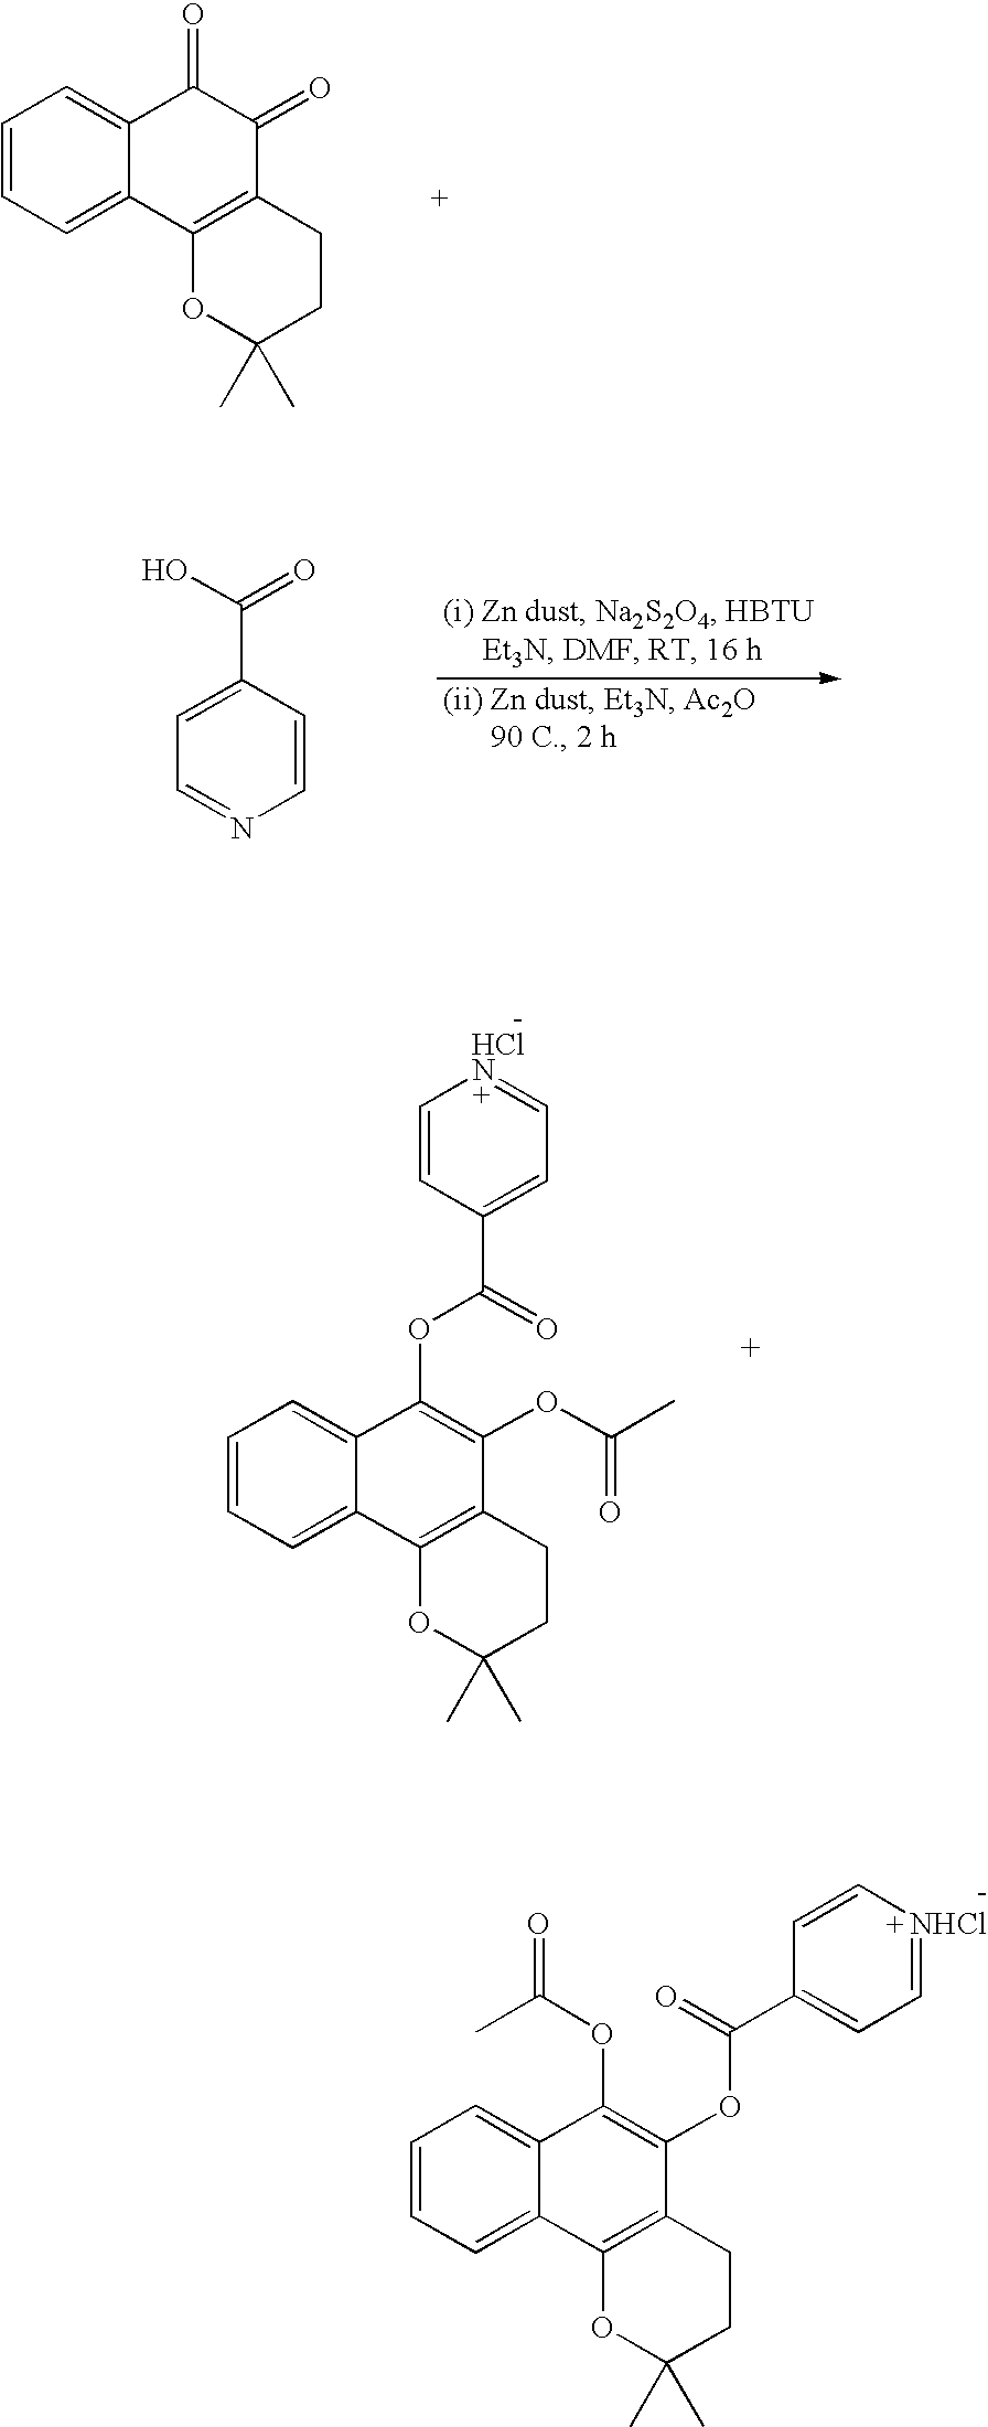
C1=CC=C2C(=C1)C(=O)C(=O)C1=C2OC(C)(C)CC1.C1=C(C(O)=O)C=CN=C1.C1=CC=C2C(=C1)C(OC(=O)C1=CC=[HClN]C=C1)=C(OC(C)=O)C1=C2OC(C)(C)CC1.C1=CC=C2C(=C1)C(OC(=O)C)=C(OC(C1=CC=[NHCl]C=C1)=O)C1=C2OC(C)(C)CC1
